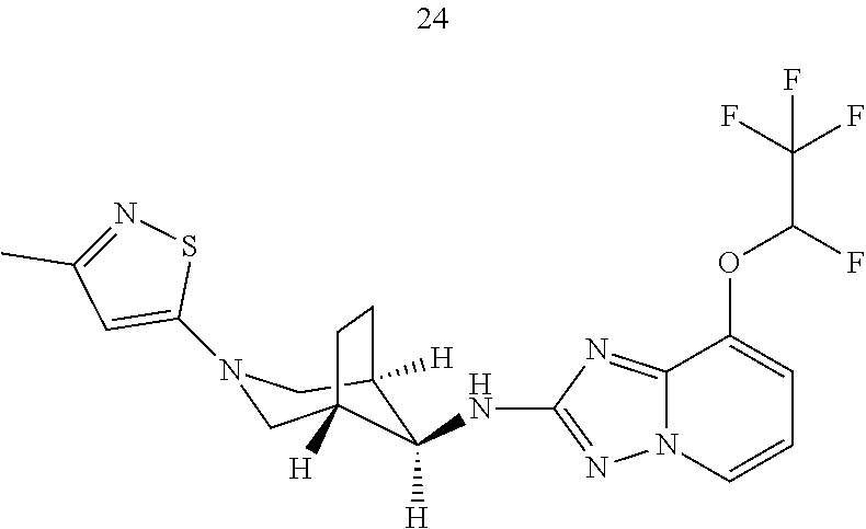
C12=NC(NC3([H])C4([H])CN(C5=CC(C)=NS5)CC3([H])CC4)=NN1C=CC=C2OC(C(F)(F)F)F
